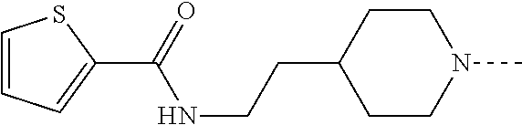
C1=CSC(C(=O)NCCC2CCN(C)CC2)=C1
